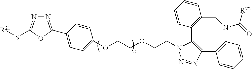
N1=C(C2=CC=C(OCCOCCN3C4=C(C5=C(N(C(=O)[R22])CC6=C4C=CC=C6)C=CC=C5)N=N3)C=C2)OC(S[R21])=N1
